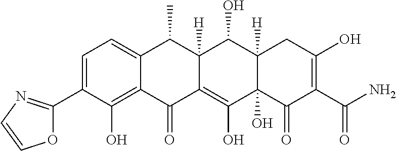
C1=C(C2=NC=CO2)C(O)=C2C(=C1)C(C)C1([H])C(=C(O)C3(O)C([H])(C1O)CC(O)=C(C(=O)N)C3=O)C2=O
